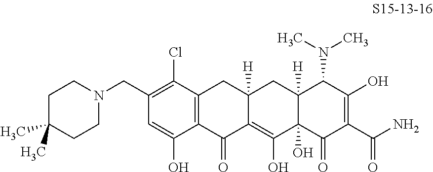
C12=C(C(=O)C3=C(O)C4(O)C([H])(CC3([H])C1)C(N(C)C)C(O)=C(C(N)=O)C4=O)C(O)=CC(CN1CCC(C)(C)CC1)=C2Cl
